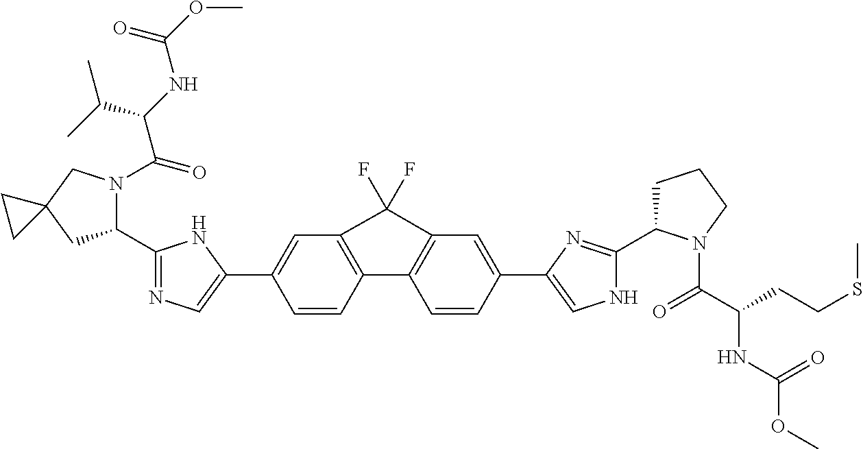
C1=CC2=C(C=C1C1=CN=C(C3N(C(C(NC(OC)=O)C(C)C)=O)CC4(C3)CC4)N1)C(F)(F)C1=C2C=CC(C2=CNC(C3CCCN3C(C(CCSC)NC(OC)=O)=O)=N2)=C1
